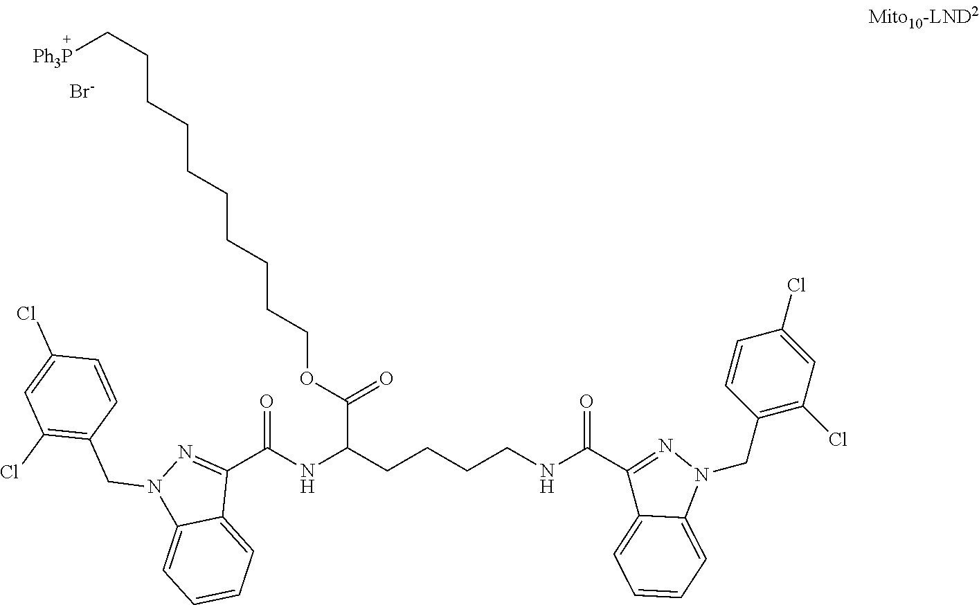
C1(CN2N=C(C(NCCCCC(NC(C3=NN(CC4=C(Cl)C=C(Cl)C=C4)C4=CC=CC=C43)=O)C(OCCCCCCCCCC[Ph3P])=O)=O)C3=CC=CC=C23)=C(Cl)C=C(Cl)C=C1.[Br-]
